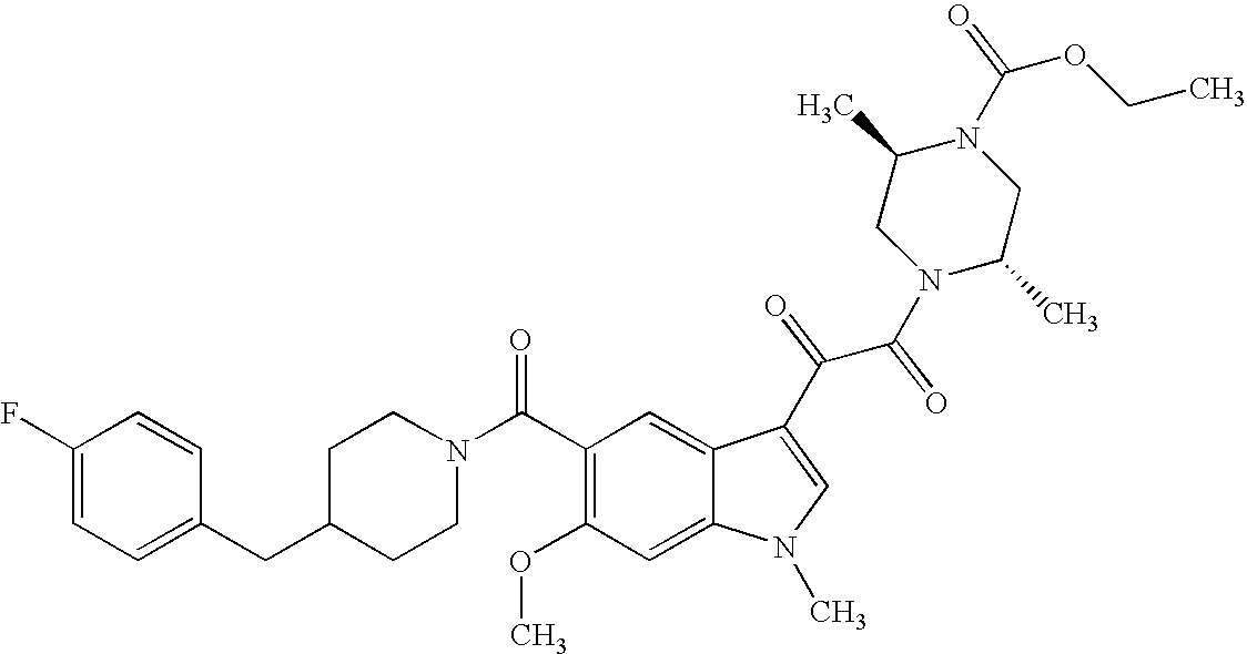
C1(F)=CC=C(CC2CCN(C(C3=C(OC)C=C4C(=C3)C(C(C(N3C(C)CN(C(OCC)=O)C(C)C3)=O)=O)=CN4C)=O)CC2)C=C1
